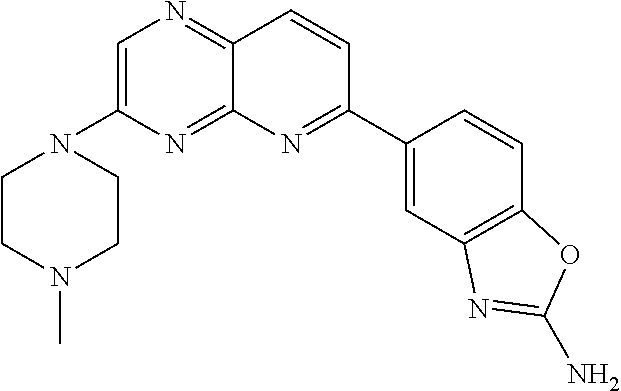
C1=C(N2CCN(C)CC2)N=C2C(=N1)C=CC(C1=CC3=C(C=C1)OC(N)=N3)=N2
